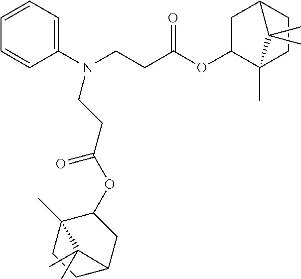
C1(N(CCC(OC2C3(C)CCC(C2)C3(C)C)=O)CCC(=O)OC2C3(C)CCC(C2)C3(C)C)=CC=CC=C1
